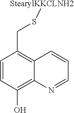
C1=CC(O)=C2C(=C1CS[StearylKKCLNH2])C=CC=N2
